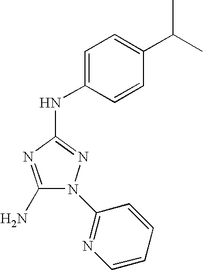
C1(N)=NC(NC2=CC=C(C(C)C)C=C2)=NN1C1=NC=CC=C1
